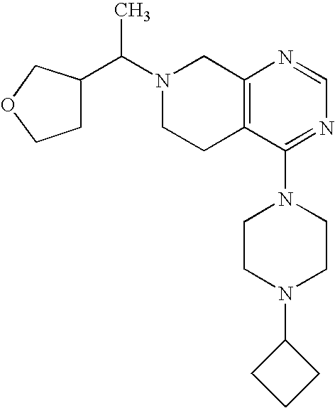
C1(C(N2CCC3=C(C2)N=CN=C3N2CCN(C3CCC3)CC2)C)COCC1
